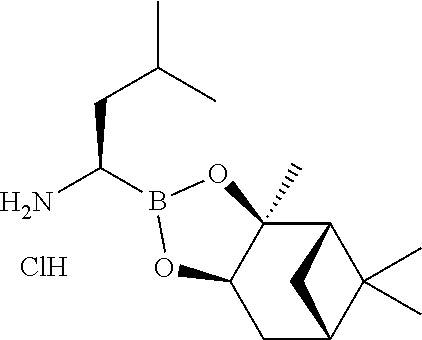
C1C2C(C)(C)C(C3(C)C1OB(C(N)CC(C)C)O3)C2.Cl
